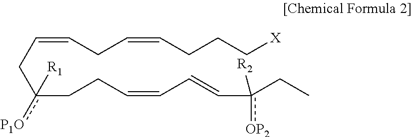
C(c(CCC=CC=Cc([R2])(CC)[OP2])([P1O])[R1])C=CCC=CCCC[X]
